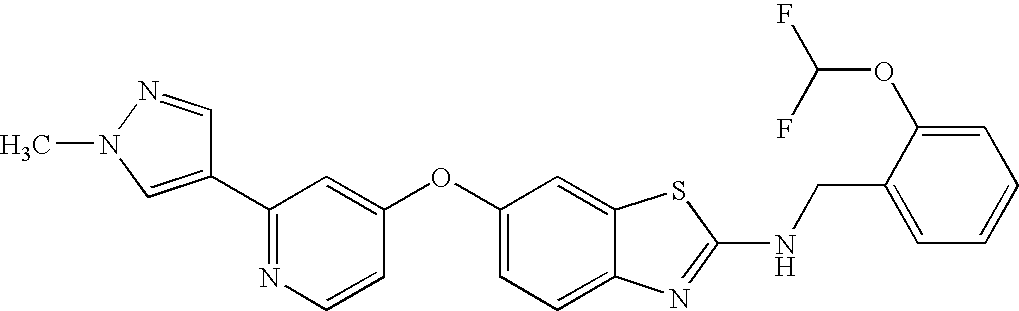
N1=C(C2=CN(C)N=C2)C=C(OC2=CC=C3C(=C2)SC(NCC2=CC=CC=C2OC(F)F)=N3)C=C1
